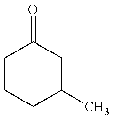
C1CCC(C)CC1=O
